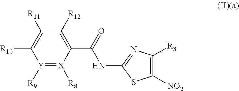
C1([R12])=C(C(NC2=NC([R3])=C([NO2])S2)=O)[X]([R8])=[Y]([R9])C([R10])=C1[R11]
